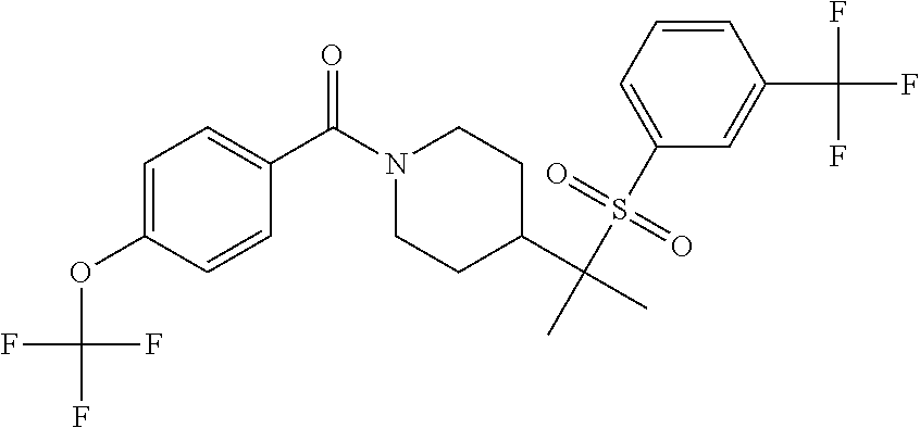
N1(C(C2=CC=C(OC(F)(F)F)C=C2)=O)CCC(C(C)(S(C2=CC=CC(C(F)(F)F)=C2)(=O)=O)C)CC1
